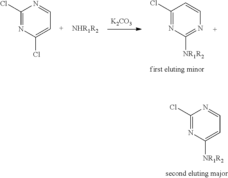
C1(Cl)=NC([NR1R2])=CC=N1.[K2CO3].C1(Cl)=NC([NR1R2])=NC=C1.C1(Cl)=NC(Cl)=CC=N1.[NHR1R2]
